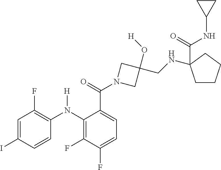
C1=C(I)C=CC(N(C2=C(F)C(F)=CC=C2C(=O)N2CC(O[H])(CNC3(C(=O)NC4CC4)CCCC3)C2)[H])=C1F
